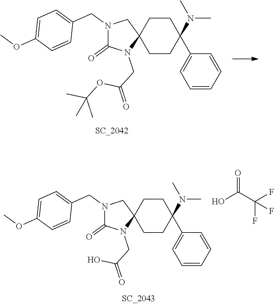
N1(CC2=CC=C(OC)C=C2)C(=O)N(CC(=O)OC(C)(C)C)C2(C1)CCC(C1=CC=CC=C1)(N(C)C)CC2.N1(CC2=CC=C(OC)C=C2)C(=O)N(CC(=O)O)C2(C1)CCC(C1=CC=CC=C1)(N(C)C)CC2.OC(C(F)(F)F)=O
